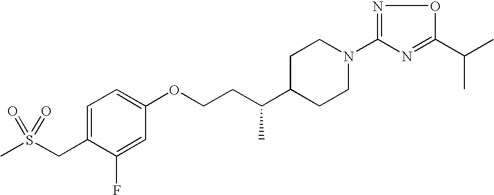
C1=C(CS(C)(=O)=O)C(F)=CC(OCCC(C2CCN(C3=NOC(C(C)C)=N3)CC2)C)=C1
